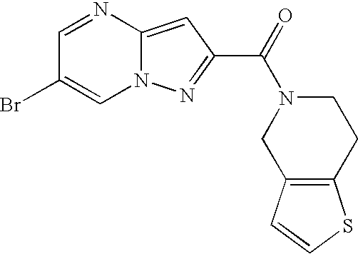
C1=NC2=CC(C(=O)N3CC4=C(CC3)SC=C4)=NN2C=C1Br
